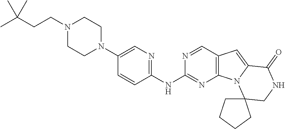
N1(CCC(C)(C)C)CCN(C2=CN=C(NC3=NC4=C(C=N3)C=C3N4C4(CNC3=O)CCCC4)C=C2)CC1
